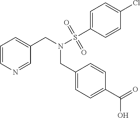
C1=CN=CC(CN(CC2=CC=C(C(O)=O)C=C2)S(C2=CC=C(Cl)C=C2)(=O)=O)=C1
